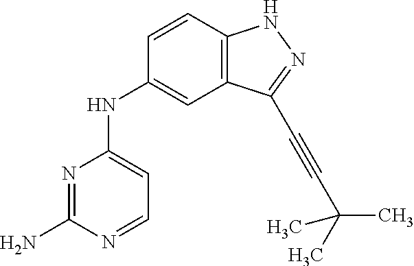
N1=C(N)N=CC=C1NC1=CC2=C(C=C1)NN=C2C#CC(C)(C)C
